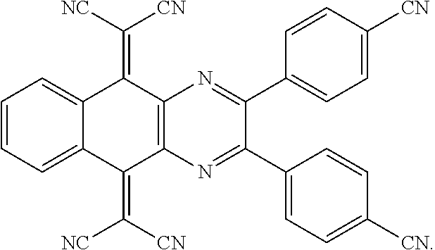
C1=CC=C2C(=C1)C(=C([NC])[CN])C1=C(C2=C([CN])[NC])N=C(C2=CC=C([CN])C=C2)C(C2=CC=C([CN])C=C2)=N1
